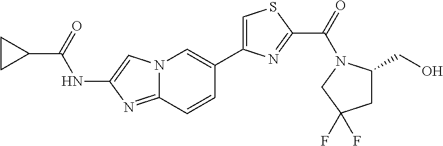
N12C(=NC(NC(C3CC3)=O)=C1)C=CC(C1=CSC(C(=O)N3C(CO)CC(F)(F)C3)=N1)=C2
